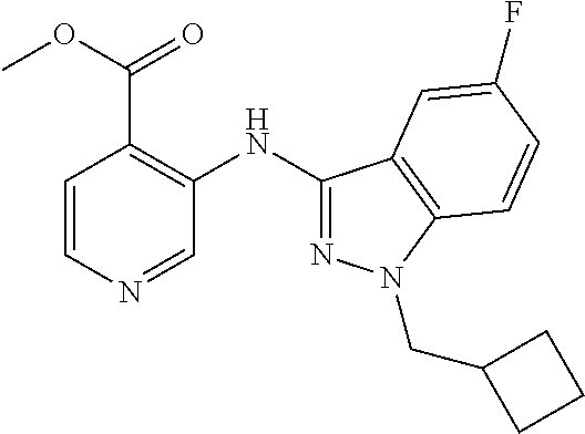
C1(NC2=C(C(OC)=O)C=CN=C2)=NN(CC2CCC2)C2=C1C=C(F)C=C2
